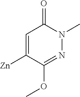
C1=C([Zn])C(OC)=NN(C)C1=O
